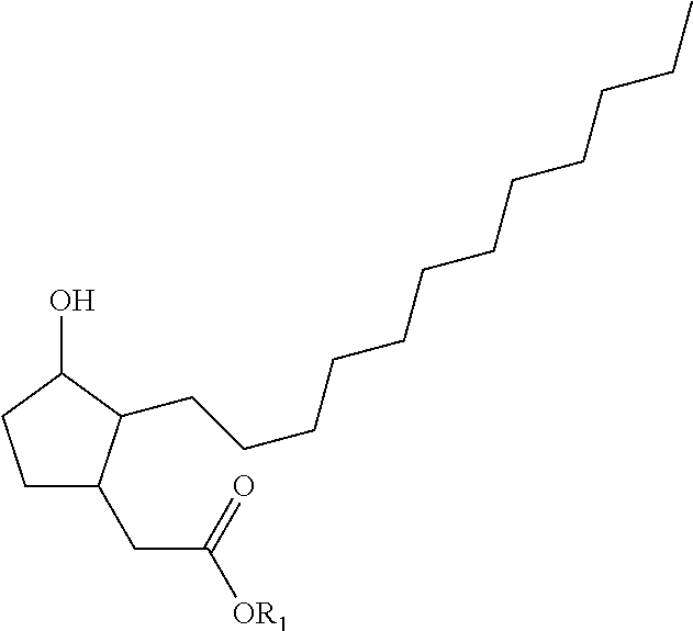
C1CC(O)C(CCCCCCCCCCCC)C1CC([OR1])=O
